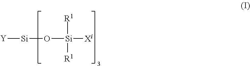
[Y][Si]O[Si]([R1])([R1])[Xi]
